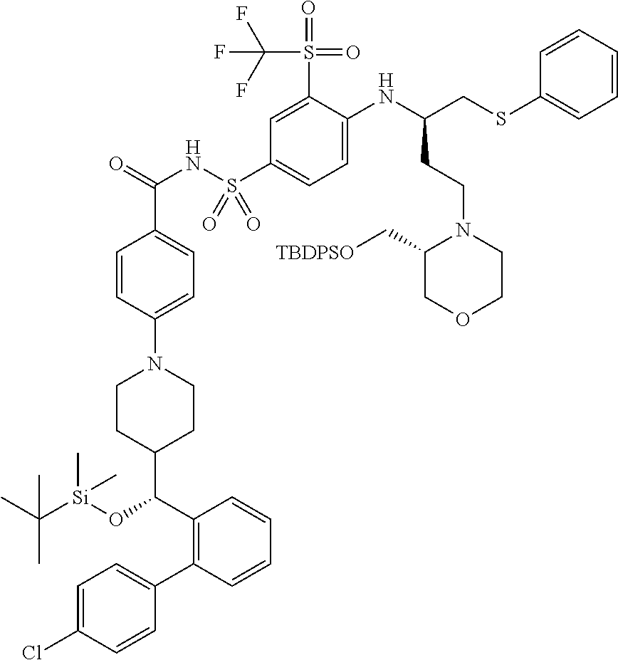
C1(C[TBDPSO])COCCN1CCC(CSC1=CC=CC=C1)NC1=CC=C(S(NC(C2=CC=C(N3CCC(C(C4=C(C5=CC=C(Cl)C=C5)C=CC=C4)O[Si](C)(C(C)(C)C)C)CC3)C=C2)=O)(=O)=O)C=C1S(=O)(=O)C(F)(F)F
